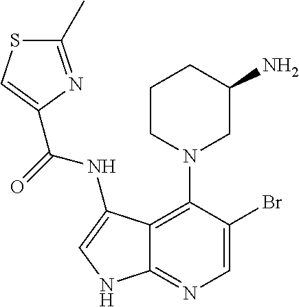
C12=C(N3CC(N)CCC3)C(Br)=CN=C1NC=C2NC(=O)C1=CSC(C)=N1
